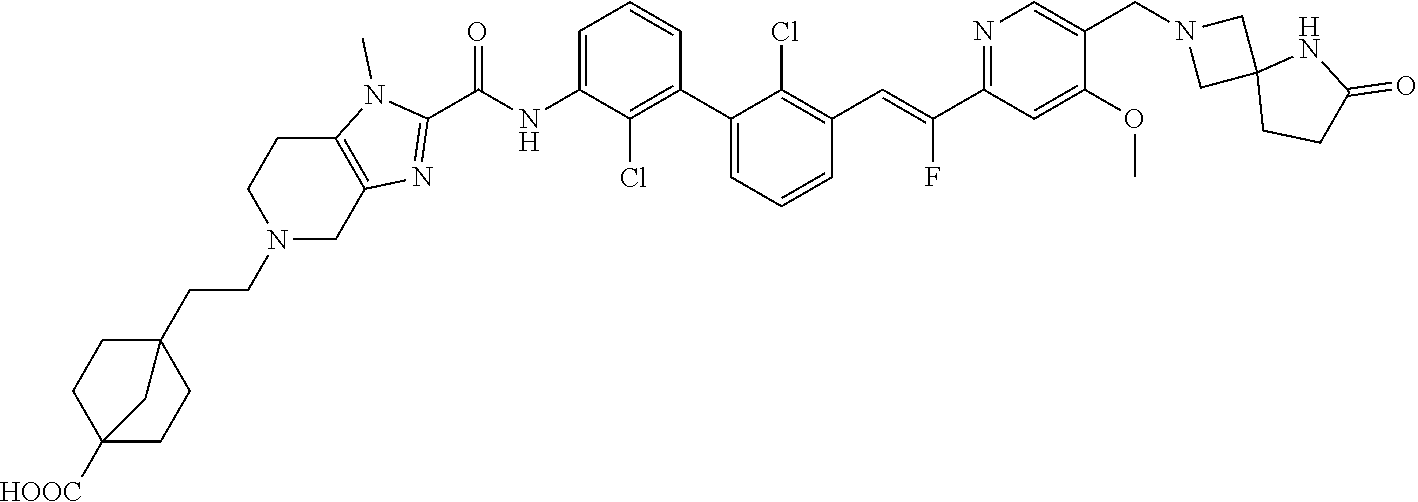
C1(C2=CC=CC(C=C(C3=NC=C(CN4CC5(C4)CCC(=O)N5)C(OC)=C3)F)=C2Cl)=C(Cl)C(NC(C2=NC3=C(N2C)CCN(CCC24CCC([HOOC])(CC2)C4)C3)=O)=CC=C1
